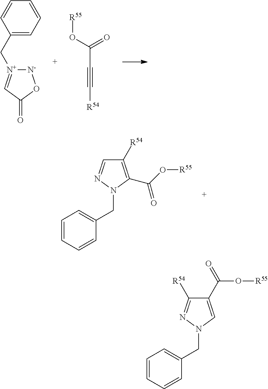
C1(C[N+]2=CC(=O)O[N-]2)=CC=CC=C1.[R55]OC(=O)C#C[R54].C1([R54])=C(C(O[R55])=O)N(CC2=CC=CC=C2)N=C1.C1(C(=O)O[R55])=CN(CC2=CC=CC=C2)N=C1[R54]
